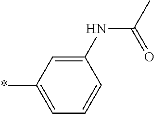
C1(NC(C)=O)=CC(*)=CC=C1
